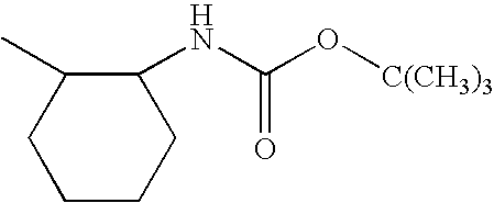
C1CCC(NC(O[C(CH3)3])=O)C(C)C1
